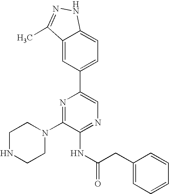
C1(N2CCNCC2)=NC(C2=CC=C3C(=C2)C(C)=NN3)=CN=C1NC(=O)CC1=CC=CC=C1
